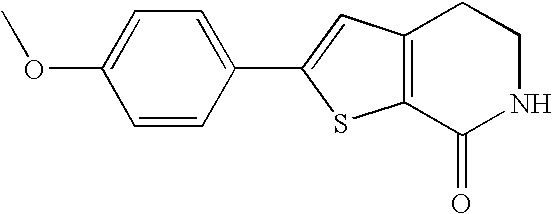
C12=C(C(=O)NCC1)SC(C1=CC=C(OC)C=C1)=C2
